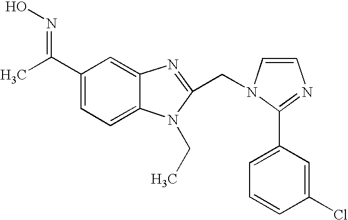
C1(C(C)=NO)=CC=C2C(=C1)N=C(CN1C=CN=C1C1=CC=CC(Cl)=C1)N2CC
